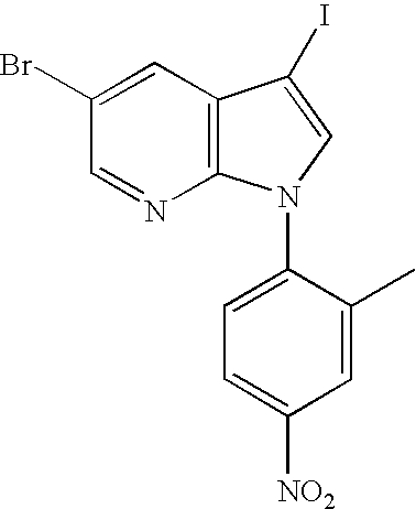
C1(Br)=CC2=C(N=C1)N(C1=CC=C([NO2])C=C1C)C=C2I
